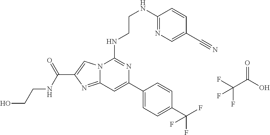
C12=NC(C(=O)NCCO)=CN1C(NCCNC1=NC=C(C#N)C=C1)=NC(C1=CC=C(C(F)(F)F)C=C1)=C2.C(C(O)=O)(F)(F)F
